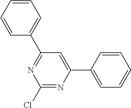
C1(Cl)=NC(C2=CC=CC=C2)=CC(C2=CC=CC=C2)=N1
